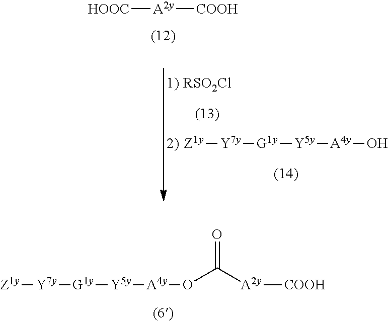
[Z1y][Y7y][G1y][Y5y][A4y]OC(=O)[A2y][COOH].[RSO2Cl].[Z1y][Y7y][G1y][Y5y][A4y]O.[HOOC][A2y][COOH]
